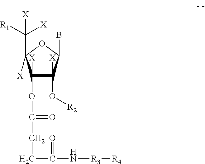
C1([X])(OC(=O)CCC(N[R3][R4])=O)C([X])(O[R2])C(B)OC1(C([R1])([X])[X])[X]
